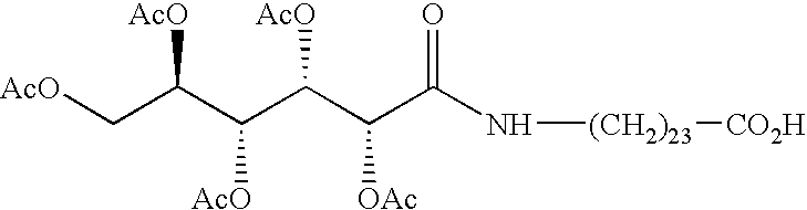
[AcO]CC(C(C(C(C(N[(CH2)23][CO2H])=O)[OAc])[AcO])[AcO])[AcO]
